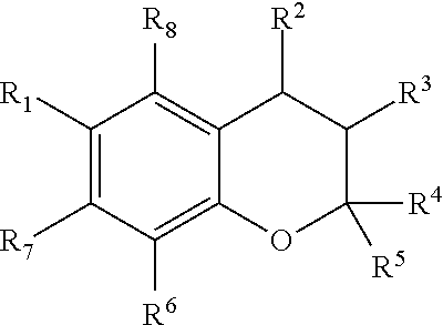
C1([R1])=C([R7])C([R6])=C2C(=C1[R8])C([R2])C([R3])C([R4])([R5])O2
